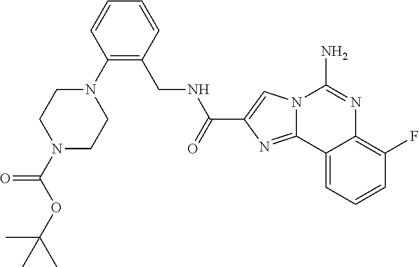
N12C(=NC(C(=O)NCC3=C(N4CCN(C(=O)OC(C)(C)C)CC4)C=CC=C3)=C1)C1=CC=CC(F)=C1N=C2N
